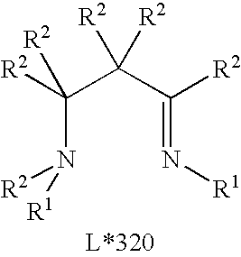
C(N([R2])[R1])(C(C(=N[R1])[R2])([R2])[R2])([R2])[R2]
